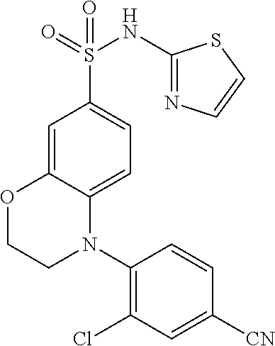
O1CCN(C2=C(Cl)C=C([CN])C=C2)C2=CC=C(S(=O)(NC3=NC=CS3)=O)C=C12
